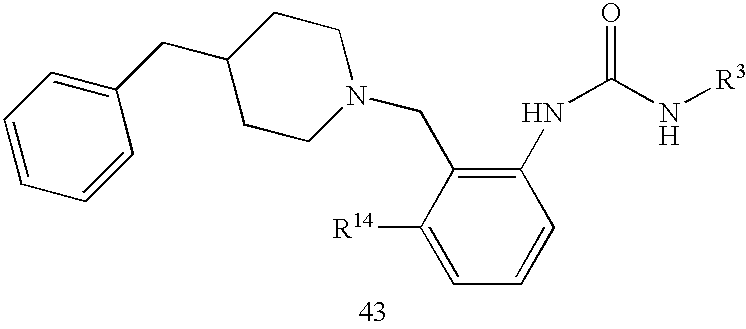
C1=CC=CC(CC2CCN(CC3=C(NC(=O)N[R3])C=CC=C3[R14])CC2)=C1
